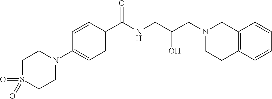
C1=CC(C(NCC(CN2CCC3=C(C2)C=CC=C3)O)=O)=CC=C1N1CCS(=O)(=O)CC1
